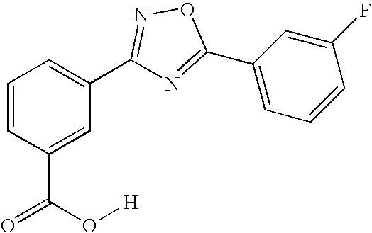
C1=CC(C(O[H])=O)=CC(C2=NOC(C3=CC=CC(F)=C3)=N2)=C1
